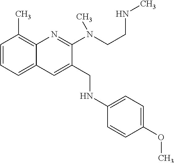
C1=CC=C2C(=C1C)N=C(N(CCNC)C)C(CNC1=CC=C(OC)C=C1)=C2
